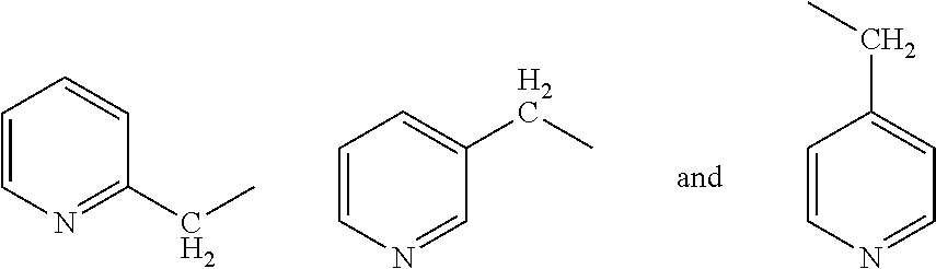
C1=CN=C(CC)C=C1.C1=CC=C(CC)C=N1.C1=CC(CC)=CC=N1
